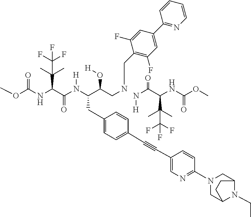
COC(NC(C(N(C(C(CNCC1=C(F)C=C(C2=NC=CC=C2)C=C1F)O[H])CC1=CC=C(C#CC2=CN=C(N3CC4N(CC)C(C3)CC4)C=C2)C=C1)[H])=O)C(C(F)(F)F)(C)C)=O.N(C(C(NC(OC)=O)C(C)(C)C(F)(F)F)=O)[H]
